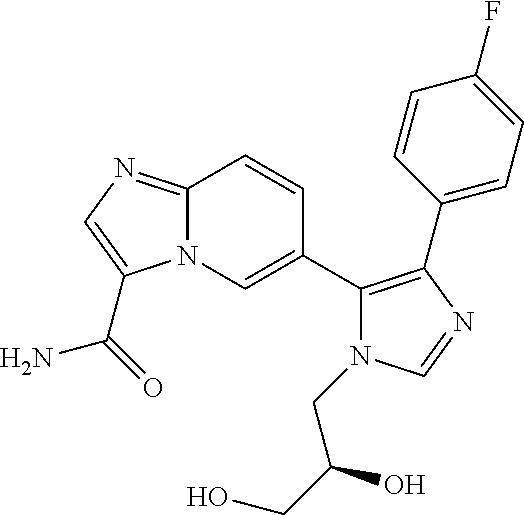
N12C(=NC=C1C(=O)N)C=CC(C1=C(C3=CC=C(F)C=C3)N=CN1CC(CO)O)=C2
